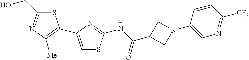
S1C(CO)=NC([Me])=C1C1=CSC(NC(C2CN(C3=CN=C([CF3])C=C3)C2)=O)=N1
